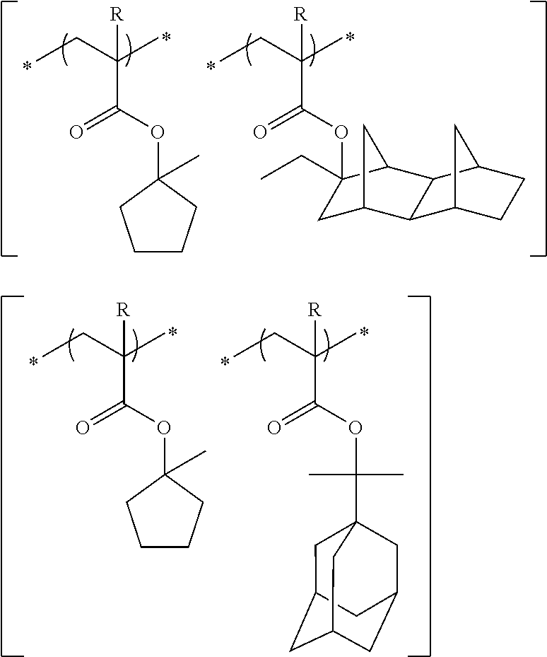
C(C(OC1(C)CCCC1)=O)([R])(C)CC.C(C(OC1(CC)CC2CC1C1C2C2CCC1C2)=O)([R])(C)CC.C(C(OC(C)(C)C12CC3CC(CC(C1)C3)C2)=O)([R])(C)CC.C(C(OC1(C)CCCC1)=O)([R])(C)CC
